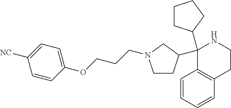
C1(C2CCCC2)(C2CCN(CCCOC3=CC=C([NC])C=C3)C2)C2=C(CCN1)C=CC=C2
